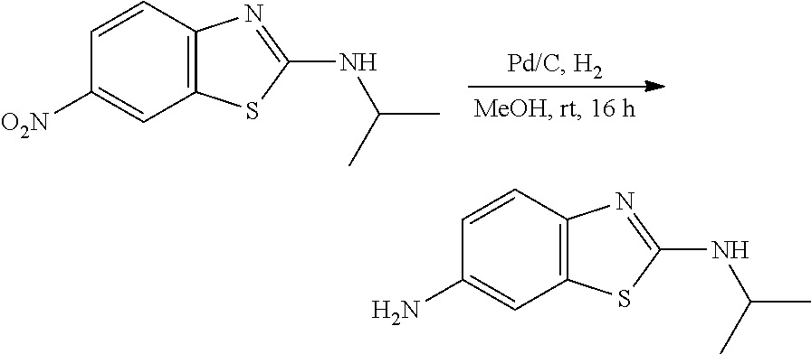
C1=CC2=C(C=C1[O2N])SC(NC(C)C)=N2.C1=CC2=C(C=C1N)SC(NC(C)C)=N2
